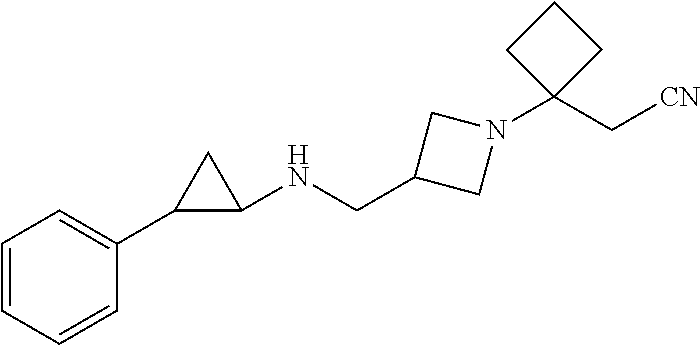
C1=CC=CC(C2C(NCC3CN(C4(C[CN])CCC4)C3)C2)=C1
